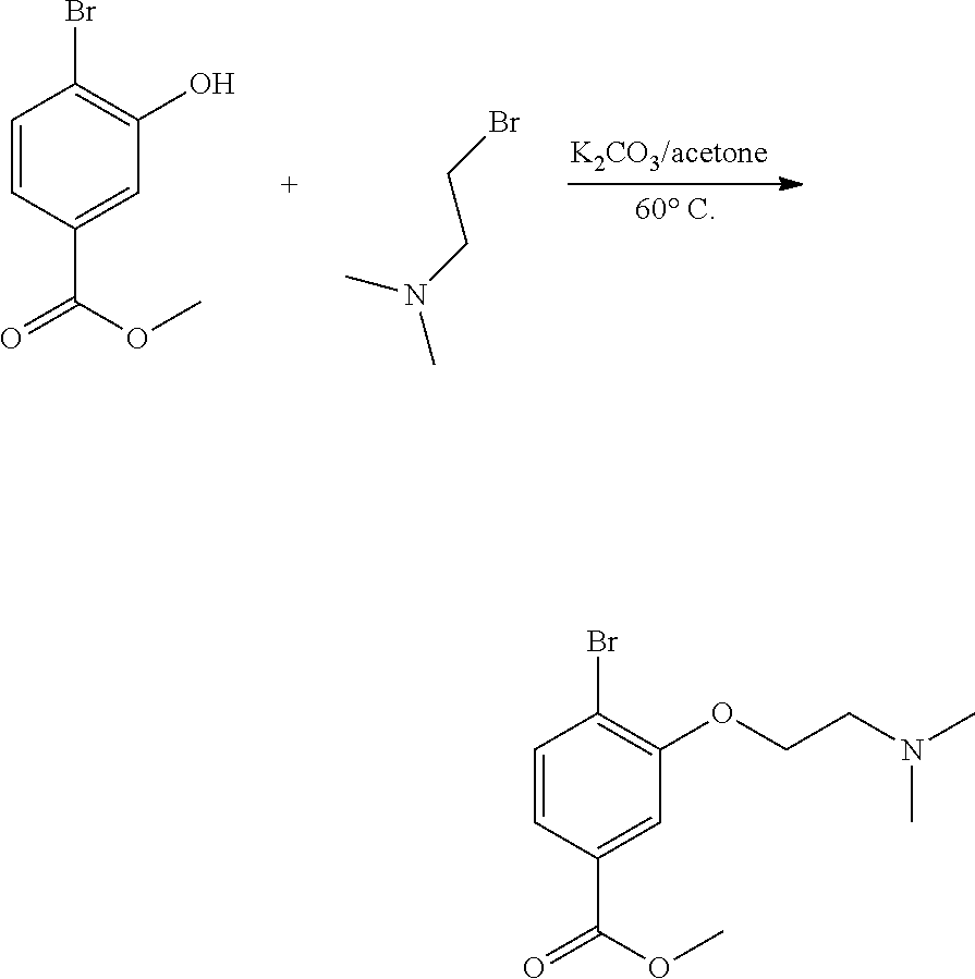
C1=CC(C(=O)OC)=CC(O)=C1Br.BrCCN(C)C.C1=CC(C(=O)OC)=CC(OCCN(C)C)=C1Br
